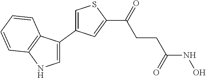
C1=C(C2=CSC(C(CCC(=O)NO)=O)=C2)C2=C(N1)C=CC=C2
